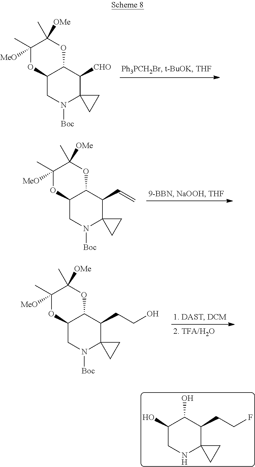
C12CN([Boc])C3(C([CHO])C1OC(C)([OMe])C([MeO])(C)O2)CC3.C12CN([Boc])C3(C(C=C)C1OC(C)([OMe])C([MeO])(C)O2)CC3.C12CN([Boc])C3(C(CCO)C1OC(C)([OMe])C([MeO])(C)O2)CC3.C1(O)CNC2(C(CCF)C1O)CC2
